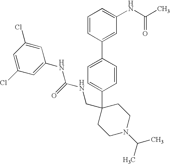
C1=CC(C2=CC(NC(C)=O)=CC=C2)=CC=C1C1(CNC(NC2=CC(Cl)=CC(Cl)=C2)=O)CCN(C(C)C)CC1
